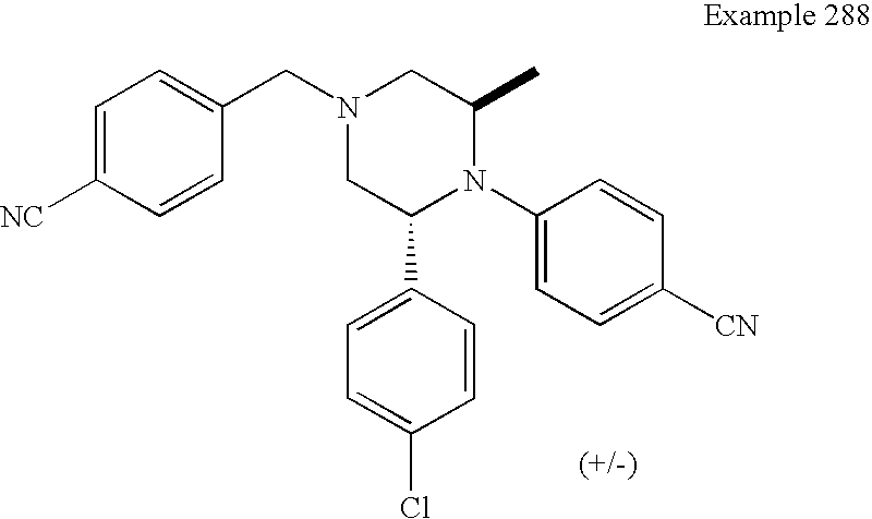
C1C(C2=CC=C(Cl)C=C2)N(C2=CC=C([CN])C=C2)C(C)CN1CC1=CC=C([NC])C=C1
